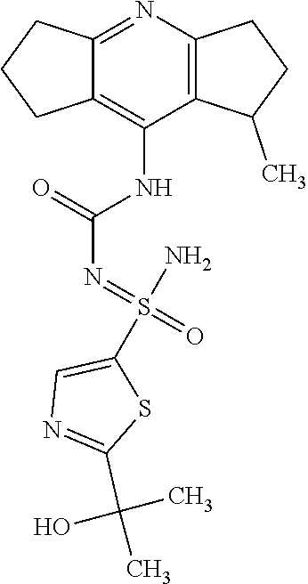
C1C2=C(NC(=O)N=S(=O)(N)C3=CN=C(C(C)(O)C)S3)C3=C(N=C2CC1)CCC3C
